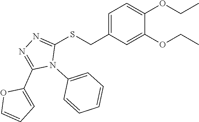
C1(SCC2=CC=C(OCC)C(OCC)=C2)=NN=C(C2=CC=CO2)N1C1=CC=CC=C1
